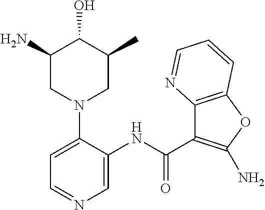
C1=C(N2CC(C)C(O)C(N)C2)C(NC(C2=C(N)OC3=C2N=CC=C3)=O)=CN=C1
